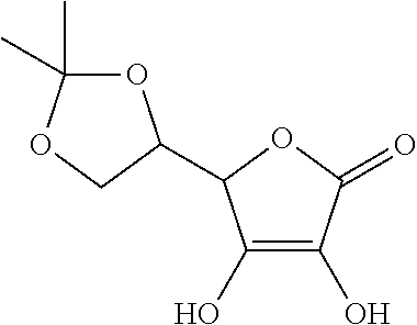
O1C(C)(C)OCC1C1C(O)=C(O)C(=O)O1
